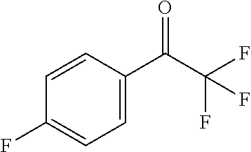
C1(C(C(F)(F)F)=O)=CC=C(F)C=C1
